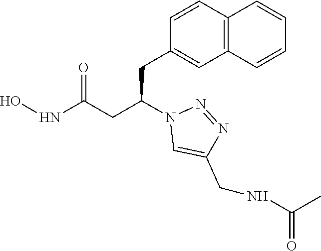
C1(CC(CC(NO)=O)N2C=C(CNC(C)=O)N=N2)=CC2=C(C=C1)C=CC=C2
